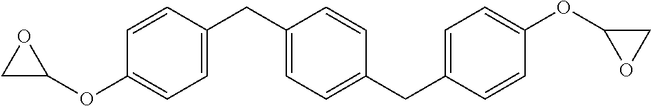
C1=CC(OC2OC2)=CC=C1CC1=CC=C(CC2=CC=C(OC3OC3)C=C2)C=C1
